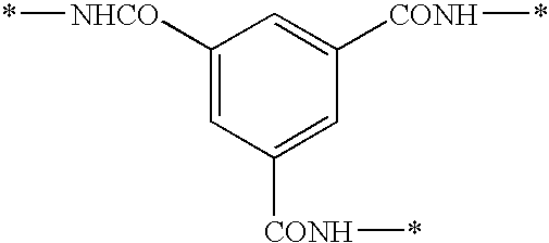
*[NHCO]C1=CC([CONH]*)=CC([CONH]*)=C1
